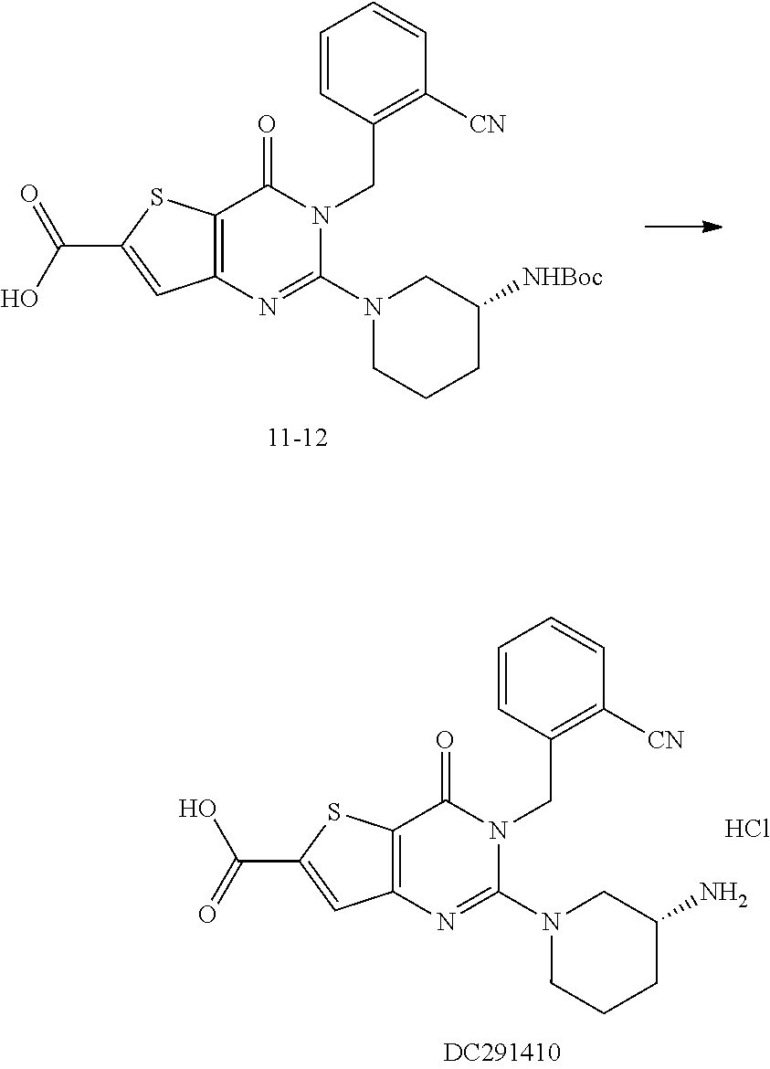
C12=C(N=C(N3CCCC([NHBoc])C3)N(CC3=C([CN])C=CC=C3)C1=O)C=C(C(O)=O)S2.C12=C(N=C(N3CCCC(N)C3)N(CC3=C([CN])C=CC=C3)C1=O)C=C(C(O)=O)S2.Cl
